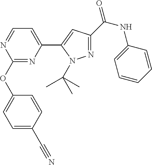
C1(OC2=CC=C(C#N)C=C2)=NC(C2=CC(C(NC3=CC=CC=C3)=O)=NN2C(C)(C)C)=CC=N1
